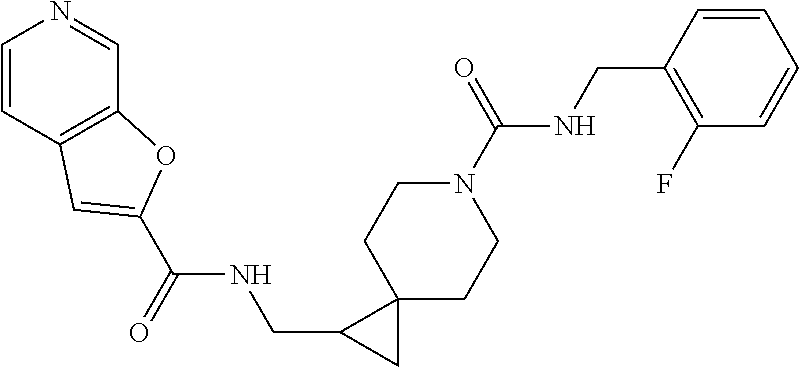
N1(C(NCC2=C(F)C=CC=C2)=O)CCC2(CC1)C(CNC(C1=CC3=C(C=NC=C3)O1)=O)C2
